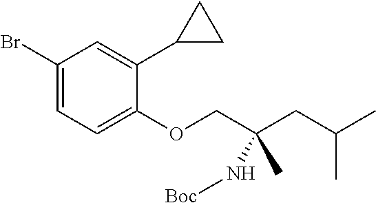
BrC1=CC=C(OCC(CC(C)C)(N[Boc])C)C(C2CC2)=C1
